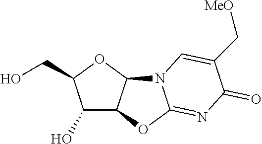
C1(O)C2C(OC1CO)N1C(=NC(=O)C(C[MeO])=C1)O2
